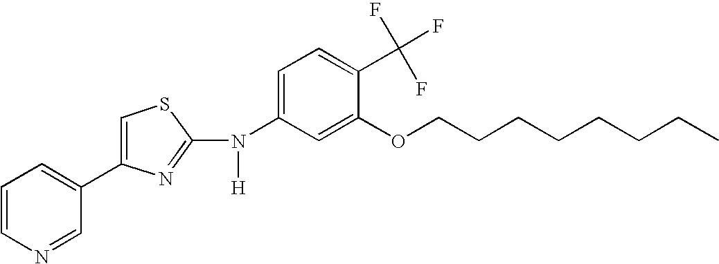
C1=CN=CC(C2=CSC(N(C3=CC=C(C(F)(F)F)C(OCCCCCCCC)=C3)[H])=N2)=C1
